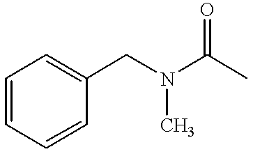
C1=CC=CC(CN(C(C)=O)C)=C1
